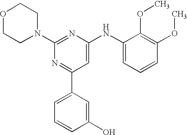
C1(N2CCOCC2)=NC(NC2=CC=CC(OC)=C2OC)=CC(C2=CC=CC(O)=C2)=N1
